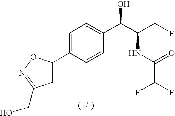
C1(C2=CC=C(C(C(CF)NC(C(F)F)=O)O)C=C2)=CC(CO)=NO1
